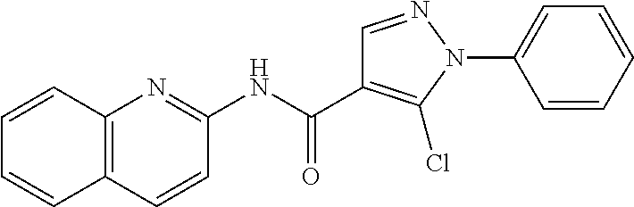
C1(NC(=O)C2=C(Cl)N(C3=CC=CC=C3)N=C2)=NC2=C(C=C1)C=CC=C2
